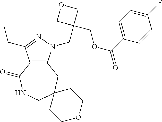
C12=C(CC3(CNC1=O)CCOCC3)N(CC1(COC(=O)C3=CC=C(F)C=C3)COC1)N=C2CC
